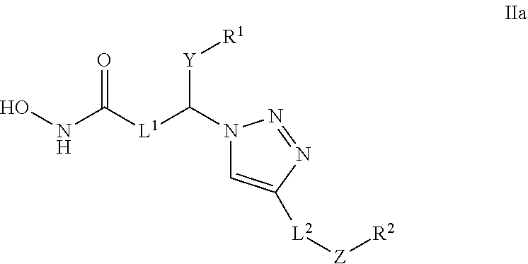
N1(C([L1]C(NO)=O)[Y][R1])C=C([L2][Z][R2])N=N1
